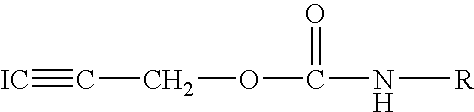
[IC]#CCOC(N[R])=O
